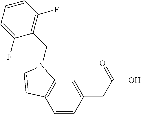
C1=CC(CC(O)=O)=CC2=C1C=CN2CC1=C(F)C=CC=C1F
